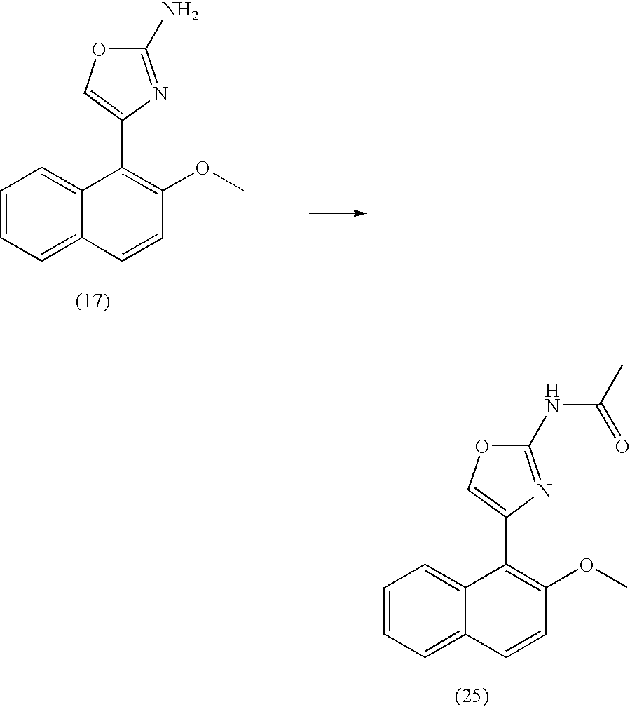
C1=CC=C2C(=C1)C(C1=COC(N)=N1)=C(OC)C=C2.C1=CC=C2C(=C1)C(C1=COC(NC(=O)C)=N1)=C(OC)C=C2
